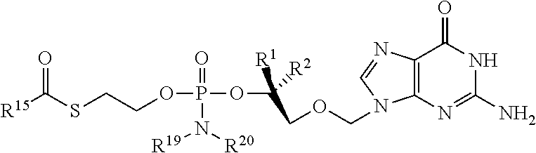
C12=C(N=C(N)NC1=O)N(COCC(OP(=O)(N([R19])[R20])OCCSC([R15])=O)([R1])[R2])C=N2
